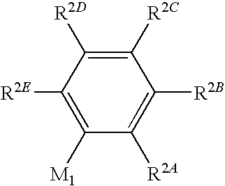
[M1]C1=C([R2E])C([R2D])=C([R2C])C([R2B])=C1[R2A]
